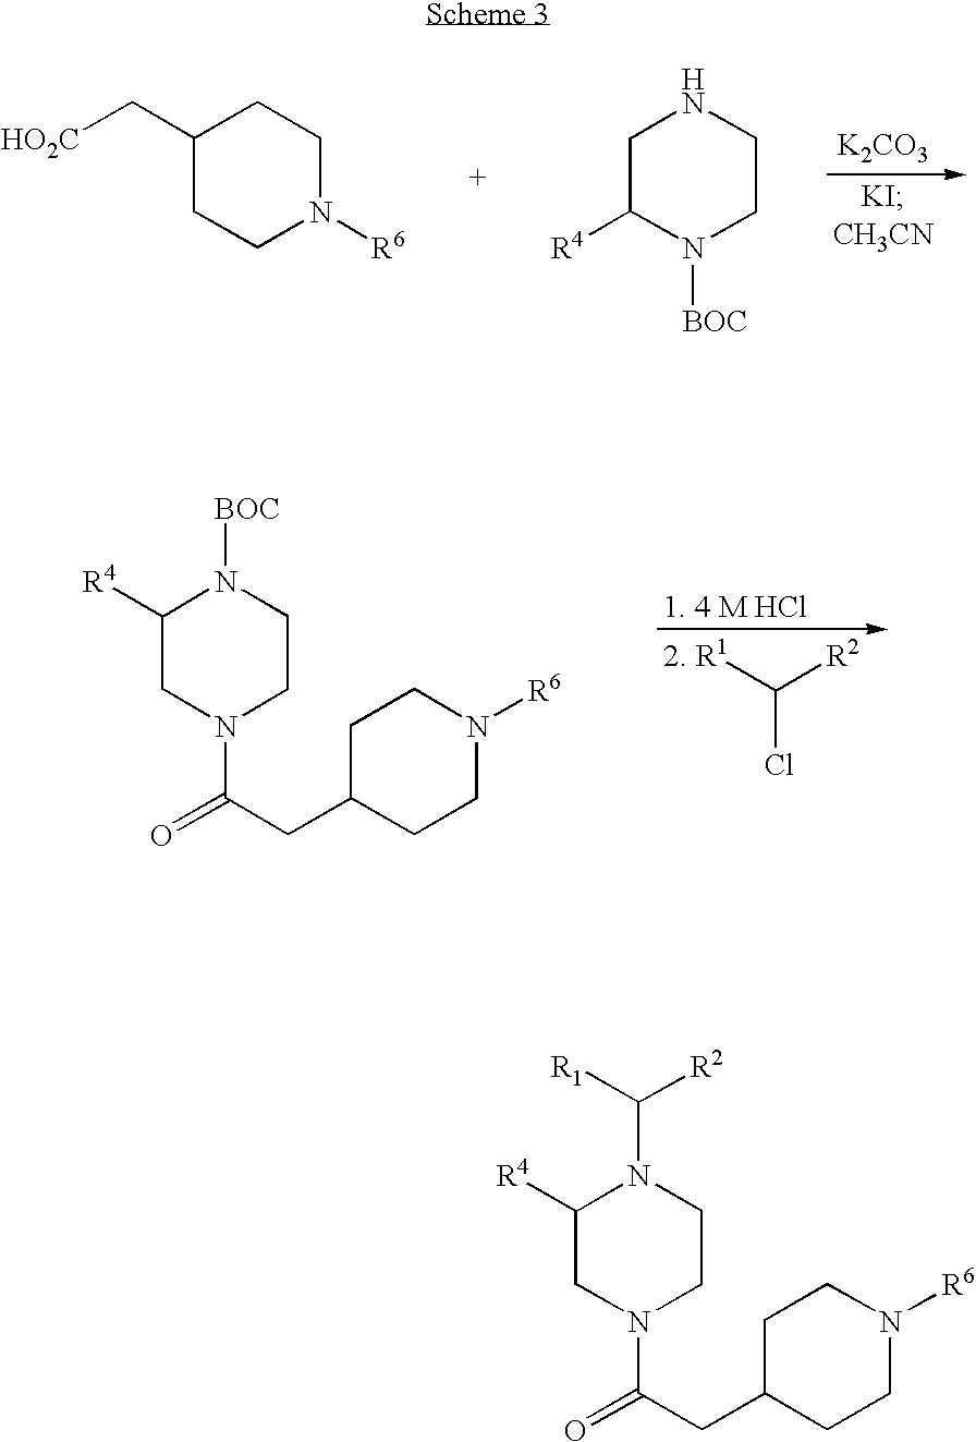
[K2CO3].[HO2C]CC1CCN([R6])CC1.C1C([R4])N([BOC])CCN1.[R1]C([R2])Cl.C1C([R4])N([BOC])CCN1C(CC1CCN([R6])CC1)=O.C1C([R4])N(C([R1])[R2])CCN1C(CC1CCN([R6])CC1)=O
